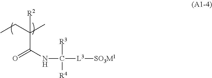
CCC(C)(C(NC([L3][SO3M1])([R3])[R4])=O)[R2]
